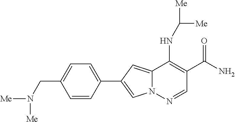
N12C(=CC(C3=CC=C(CN([Me])[Me])C=C3)=C1)C(NC([Me])[Me])=C(C(N)=O)C=N2
